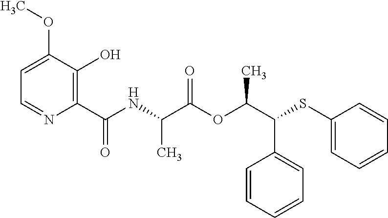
C1(C(=O)NC(C(OC(C(SC2=CC=CC=C2)C2=CC=CC=C2)C)=O)C)=C(O)C(OC)=CC=N1
